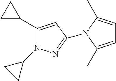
C1(C2=CC(N3C(C)=CC=C3C)=NN2C2CC2)CC1
